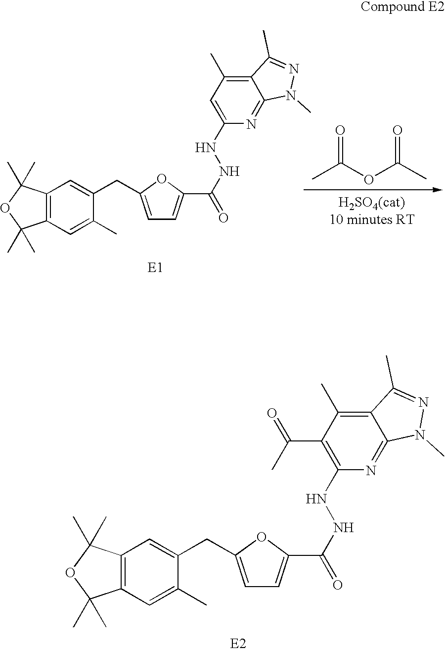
C12=C(C=C(C)C(CC3=CC=C(C(NNC4=CC(C)=C5C(=N4)N(C)N=C5C)=O)O3)=C1)C(C)(C)OC2(C)C.CC(OC(C)=O)=O.C12=C(C=C(C)C(CC3=CC=C(C(NNC4=C(C(C)=O)C(C)=C5C(=N4)N(C)N=C5C)=O)O3)=C1)C(C)(C)OC2(C)C
